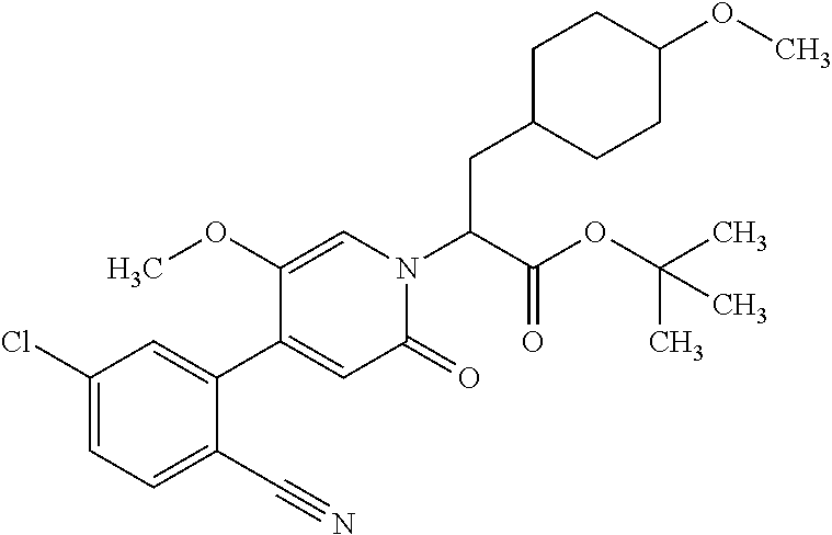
C1C(CC(N2C=C(OC)C(C3=CC(Cl)=CC=C3C#N)=CC2=O)C(OC(C)(C)C)=O)CCC(OC)C1
